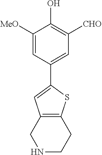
C1=C([MeO])C(O)=C([CHO])C=C1C1=CC2=C(S1)CCNC2
